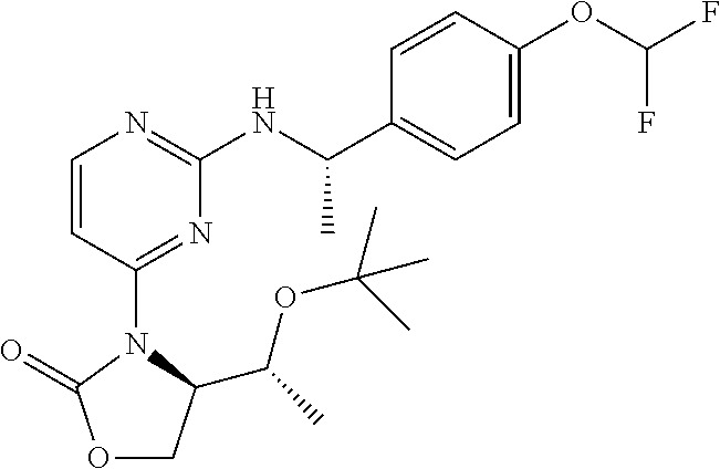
O1CC(C(C)OC(C)(C)C)N(C2=NC(NC(C3=CC=C(OC(F)F)C=C3)C)=NC=C2)C1=O
